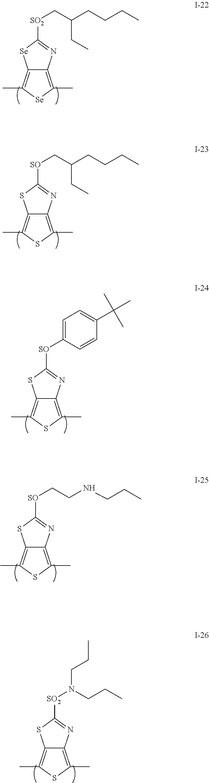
[SO2](CC(CCCC)CC)C1=NC2=C(C)[Se]C(C)=C2[Se]1.[SO](CC(CCCC)CC)C1=NC2=C(C)SC(C)=C2S1.[SO](C1=CC=C(C(C)(C)C)C=C1)C1=NC2=C(C)SC(C)=C2S1.[SO](CCNCCC)C1=NC2=C(C)SC(C)=C2S1.[SO2](N(CCC)CCC)C1=NC2=C(C)SC(C)=C2S1
